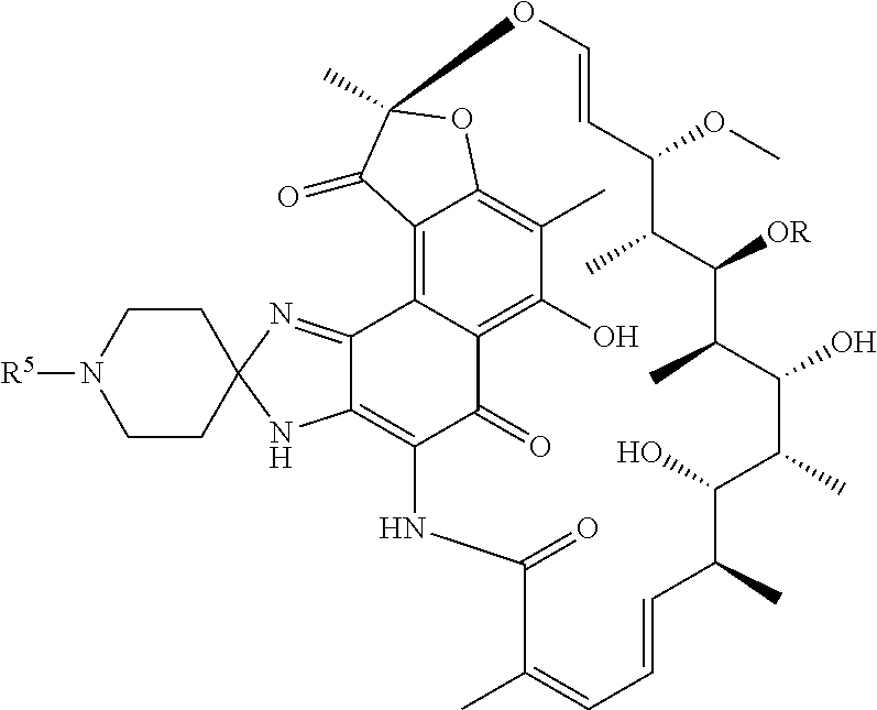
C12=C3C4=C(O)C(C)=C1OC(C)(C2=O)OC=CC(OC)C(C)C([OR])C(C)C(O)C(C)C(O)C(C)C=CC=C(C)C(=O)NC(=C1C3=NC2(N1)CCN([R5])CC2)C4=O
